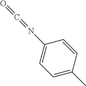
O=C=NC1=CC=C(C)C=C1
